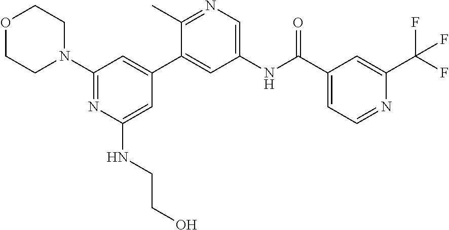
C1(N2CCOCC2)=NC(NCCO)=CC(C2=CC(NC(C3=CC=NC(C(F)(F)F)=C3)=O)=CN=C2C)=C1
